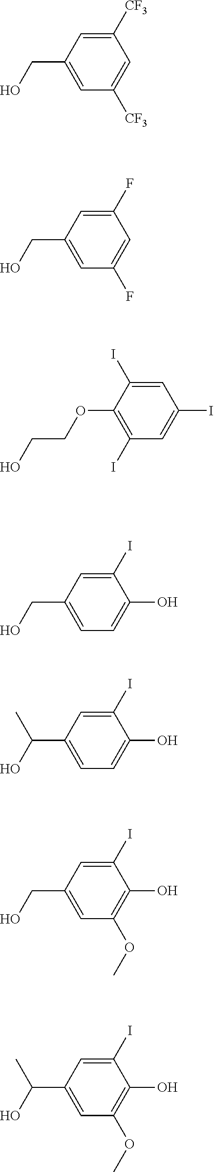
C1=C([CF3])C=C([CF3])C=C1CO.C1=C(F)C=C(F)C=C1CO.C1(I)=CC(I)=CC(I)=C1OCCO.C1=C(I)C(O)=CC=C1CO.C1=C(I)C(O)=CC=C1C(O)C.C1=C(I)C(O)=C(OC)C=C1CO.C1=C(I)C(O)=C(OC)C=C1C(O)C
